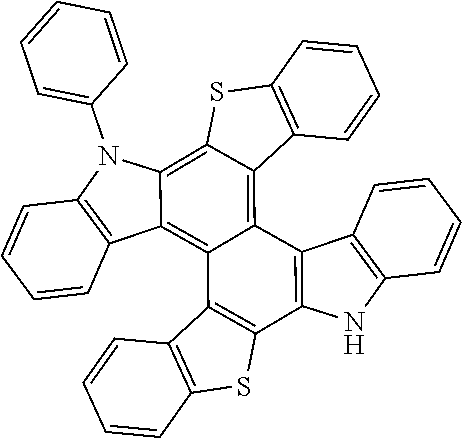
C1=CC2=C(SC3=C4C(=C5C(=C23)C2=C(NC3=C2C=CC=C3)C2=C5C3=C(S2)C=CC=C3)C2=C(N4C3=CC=CC=C3)C=CC=C2)C=C1
